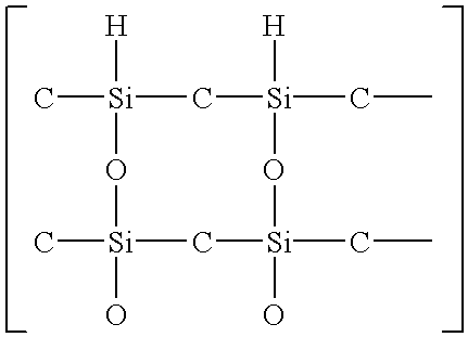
C[Si]1([H])C[Si](CC)([H])O[Si](CC)(O)C[Si](C)(O)O1
